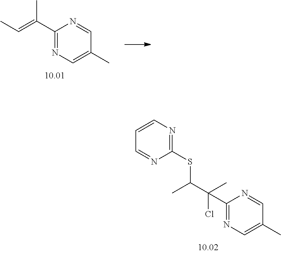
C1(C(=CC)C)=NC=C(C)C=N1.C1(C(Cl)(C)C(C)SC2=NC=CC=N2)=NC=C(C)C=N1
